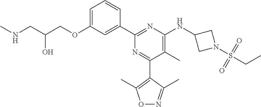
C1=C(OCC(CNC)O)C=C(C2=NC(NC3CN(S(CC)(=O)=O)C3)=C(C)C(C3=C(C)ON=C3C)=N2)C=C1
